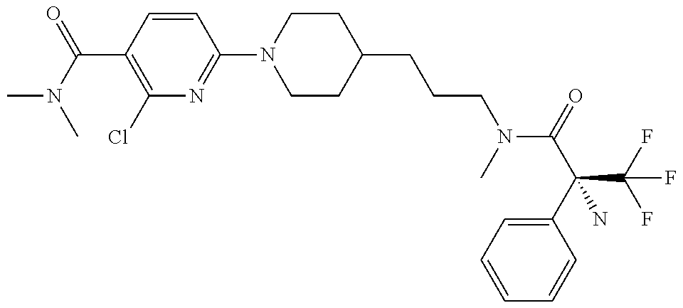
CN(C(=O)C1=C(Cl)N=C(N2CCC(CCCN(C(=O)C(C3=CC=CC=C3)(N)C(F)(F)F)C)CC2)C=C1)C
